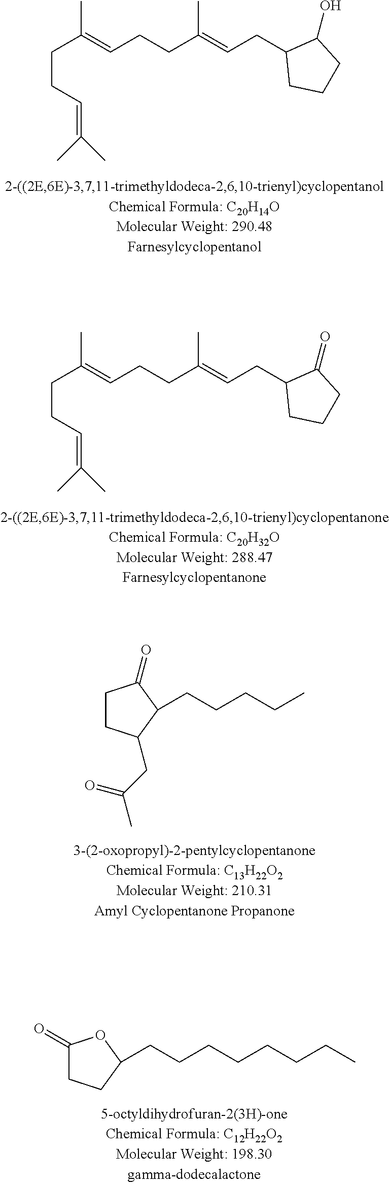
CC(=CCCC(=CCC1CCCC1O)C)CCC=C(C)C.CC(=CCCC(=CCC1CCCC1=O)C)CCC=C(C)C.C1CC(CC(C)=O)C(CCCCC)C1=O.C1(=O)CCC(CCCCCCCC)O1
